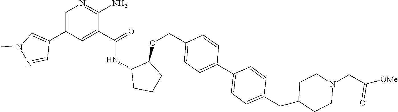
C1=C(C2=CN(C)N=C2)C=C(C(=O)NC2CCCC2OCC2=CC=C(C3=CC=C(CC4CCN(CC([OMe])=O)CC4)C=C3)C=C2)C(N)=N1
